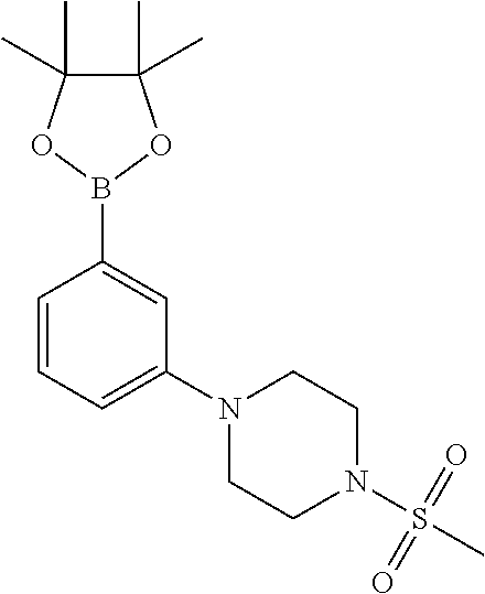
C1=CC=C(N2CCN(S(C)(=O)=O)CC2)C=C1B1OC(C)(C)C(C)(C)O1
